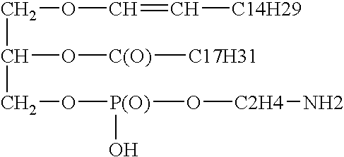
C(C(CO[P(O)](O[C2H4]N)O)O[C(O)][C17H31])OC=C[C14H29]
